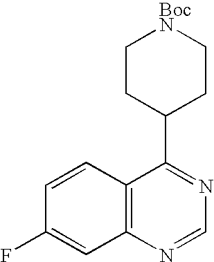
C1CC(C2=NC=NC3=C2C=CC(F)=C3)CC[BocN]1
